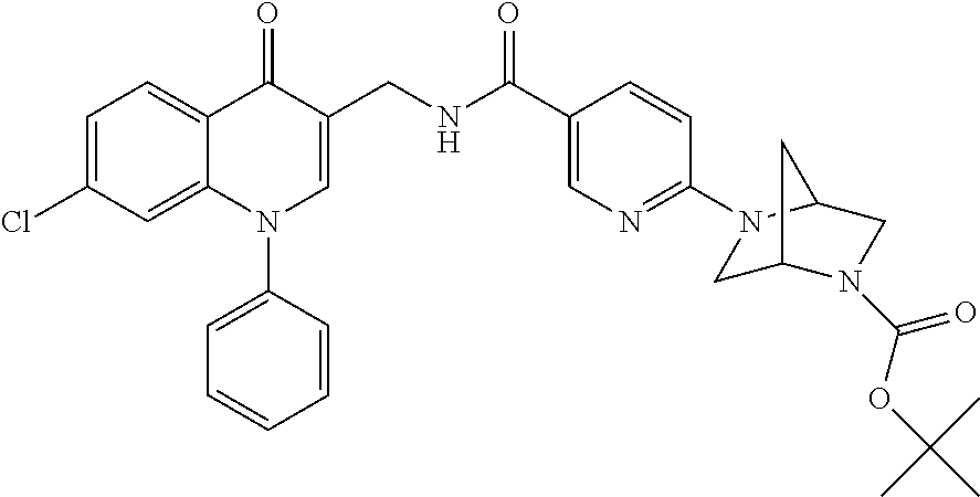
C1=C(Cl)C=C2C(=C1)C(=O)C(CNC(=O)C1=CN=C(N3CC4N(C(=O)OC(C)(C)C)CC3C4)C=C1)=CN2C1=CC=CC=C1
